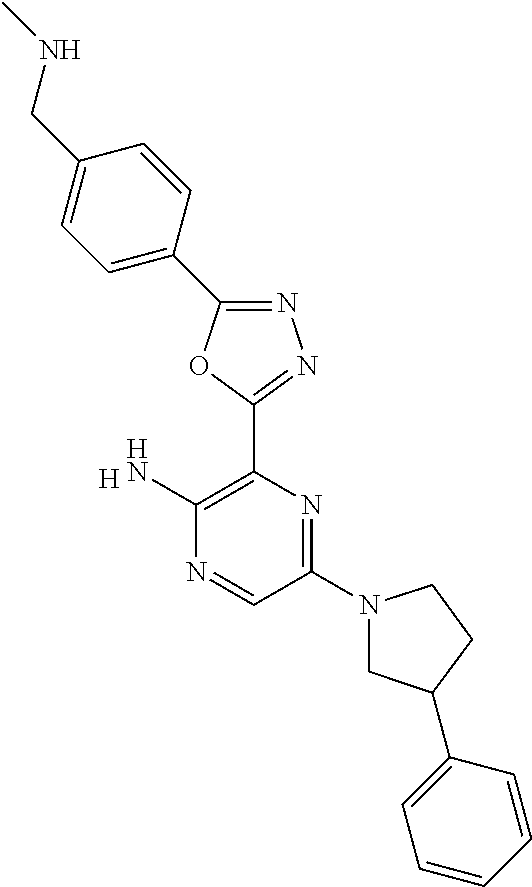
[H].N1=C(C2=CC=C(CNC)C=C2)OC(C2=C(N)N=CC(N3CC(C4=CC=CC=C4)CC3)=N2)=N1
